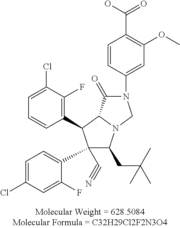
C1=C(Cl)C(F)=C(C2C(C3=CC=C(Cl)C=C3F)(C#N)C(CC(C)(C)C)N3C2C(=O)N(C2=CC(OC)=C(C(=O)O)C=C2)C3)C=C1
